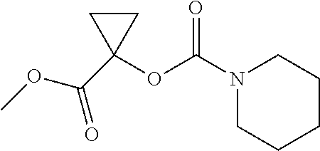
N1(C(OC2(C(OC)=O)CC2)=O)CCCCC1
